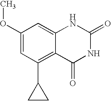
C1(OC)=CC(C2CC2)=C2C(=C1)NC(=O)NC2=O
